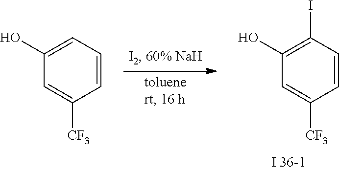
C1=C([CF3])C=CC(I)=C1O.C1=C([CF3])C=CC=C1O
